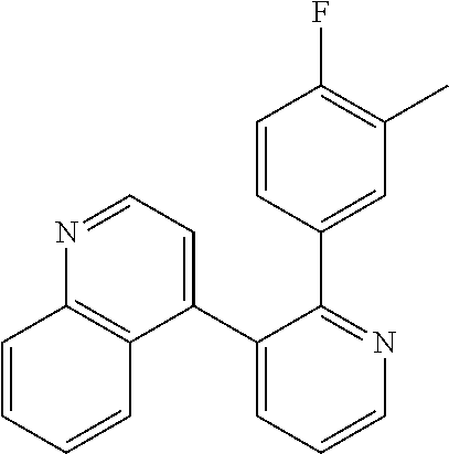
C1(C2=CC=NC3=C2C=CC=C3)=CC=CN=C1C1=CC(C)=C(F)C=C1
